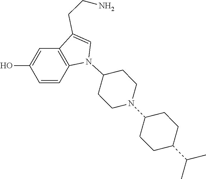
N1(C2CCN(C3CCC(C(C)C)CC3)CC2)C=C(CCN)C2=C1C=CC(O)=C2
